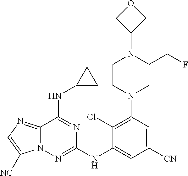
C12=NC=C([NC])N1N=C(NC1=CC([CN])=CC(N3CC(CF)N(C4COC4)CC3)=C1Cl)N=C2NC1CC1
